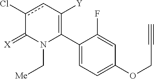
C1(C2=C([Y])cc(Cl)C(=[X])N2C[Me])=CC=C(OCC#C)C=C1F
